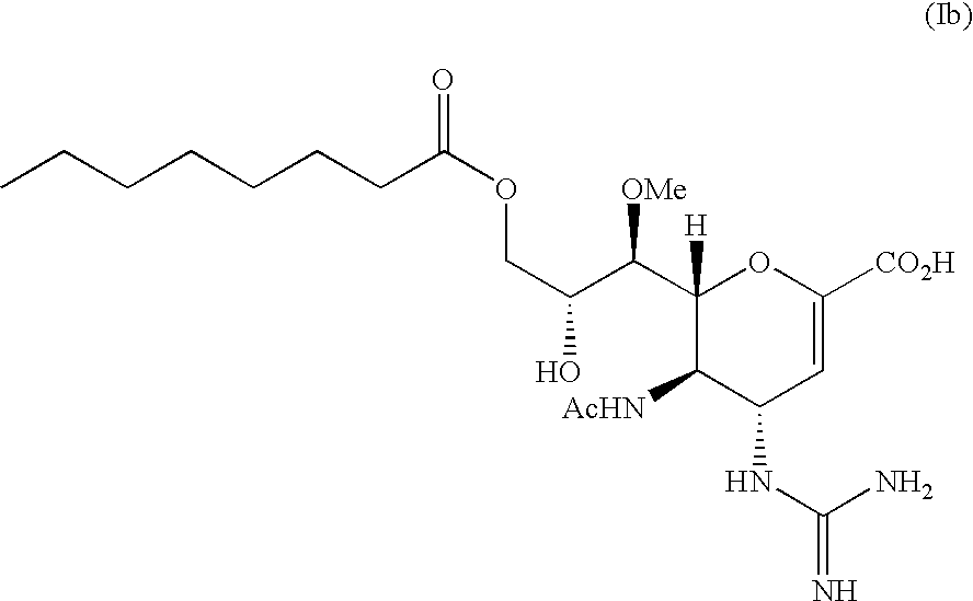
C1(C(C(COC(CCCCCCC)=O)O)[OMe])([H])C([AcHN])C(NC(=N)N)C=C([CO2H])O1
